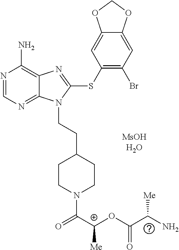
N1=CN=C2C(=C1N)N=C(SC1=C(Br)C=C3C(=C1)OCO3)N2CCC1CCN(C([C+]([Me])OC(=O)C(N)[Me])=O)CC1
